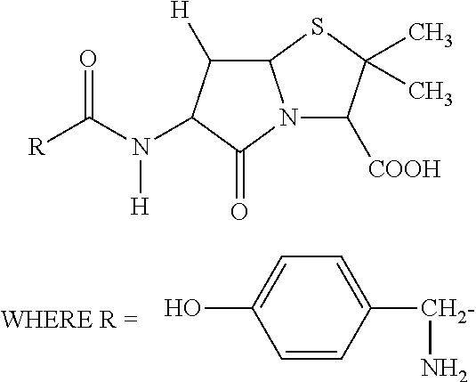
[R]C(N(C1C([H])C2N(C1=O)C([COOH])C(C)(C)S2)[H])=O.C1=CC([CH2-]N)=CC=C1O
